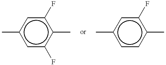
c1(C)cc(F)c(C)c(F)c1.c1(C)ccc(C)c(F)c1
